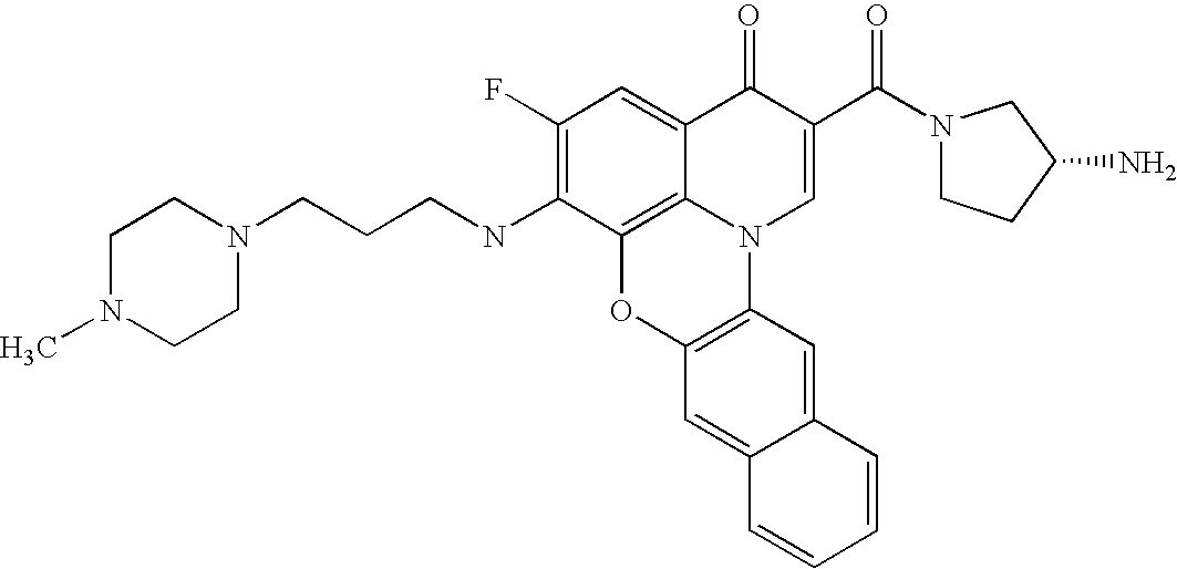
C12=C3C(=CC(F)=C1NCCCN1CCN(C)CC1)C(=O)C(C(=O)N1CCC(N)C1)=CN3C1=C(O2)C=C2C(=C1)C=CC=C2
